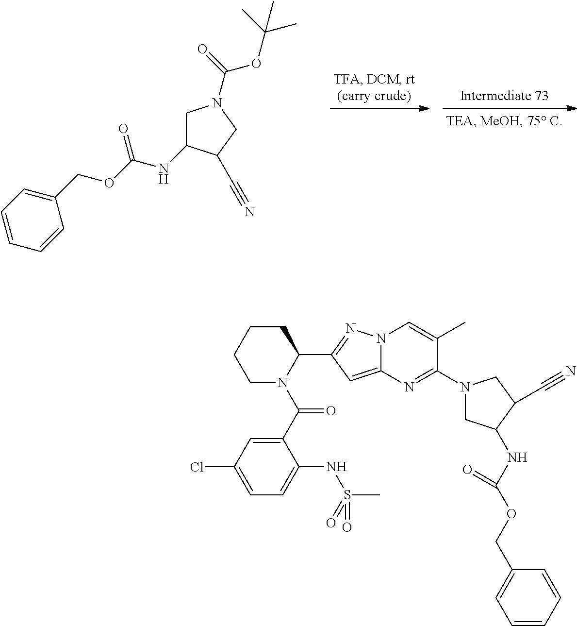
C1(COC(NC2CN(C(=O)OC(C)(C)C)CC2C#N)=O)=CC=CC=C1.C1(C(N2C(C3=NN4C(=C3)N=C(N3CC(NC(OCC5=CC=CC=C5)=O)C(C#N)C3)C(C)=C4)CCCC2)=O)=CC(Cl)=CC=C1NS(C)(=O)=O
